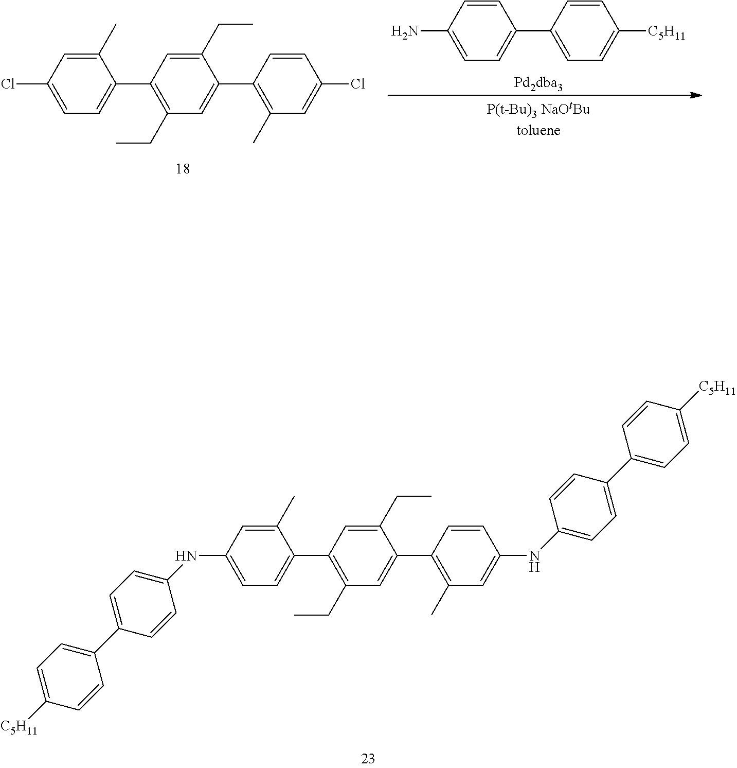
C1(Cl)=CC=C(C2=C(CC)C=C(C3=C(C)C=C(Cl)C=C3)C(CC)=C2)C(C)=C1.C1(N)=CC=C(C2=CC=C([C5H11])C=C2)C=C1.C1(NC2=CC=C(C3=CC=C([C5H11])C=C3)C=C2)=CC=C(C2=C(CC)C=C(C3=C(C)C=C(NC4=CC=C(C5=CC=C([C5H11])C=C5)C=C4)C=C3)C(CC)=C2)C(C)=C1
